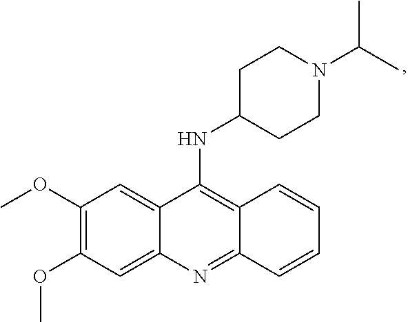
C12=C(NC3CCN(C(C)C)CC3)C3=CC(OC)=C(OC)C=C3N=C1C=CC=C2
